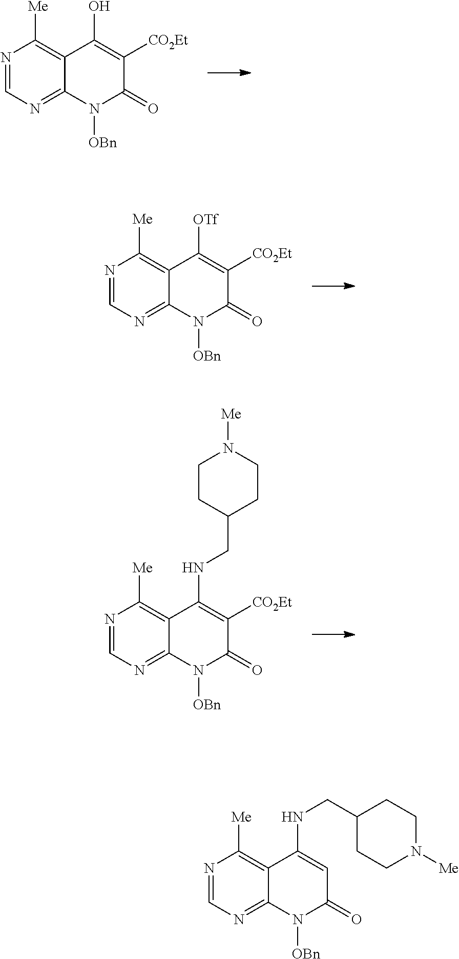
N1=CN=C2C(=C1[Me])C(O)=C([CO2Et])C(=O)N2[OBn].N1=CN=C2C(=C1[Me])C([OTf])=C([CO2Et])C(=O)N2[OBn].N1=CN=C2C(=C1[Me])C(NCC1CCN([Me])CC1)=C([CO2Et])C(=O)N2[OBn].N1=CN=C2C(=C1[Me])C(NCC1CCN([Me])CC1)=CC(=O)N2[OBn]
